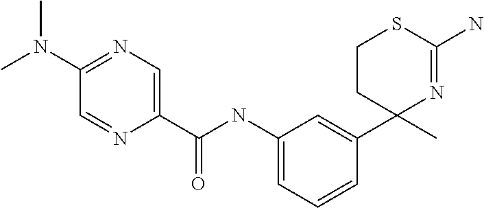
C1(NC(C2=CN=C(N(C)C)C=N2)=O)=CC=CC(C2(C)N=C(N)SCC2)=C1
